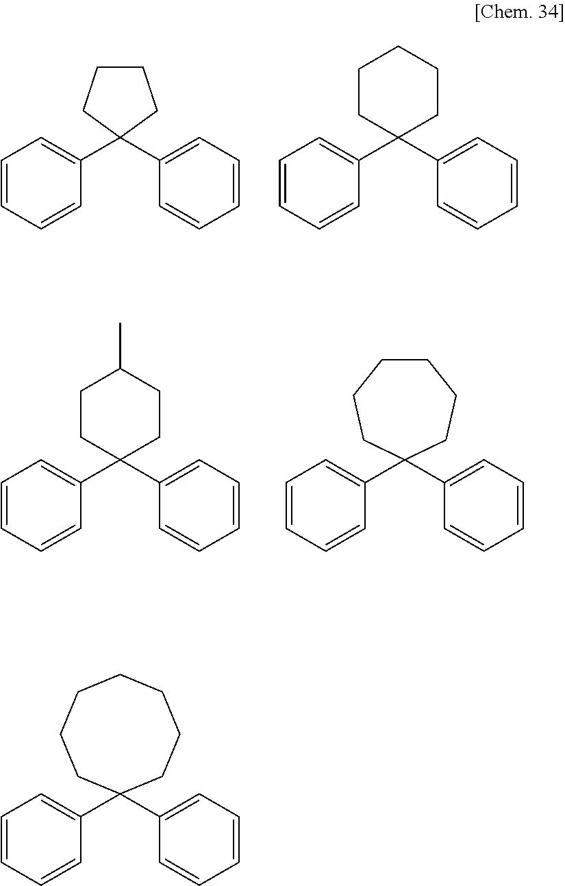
C1=CC=CC(C2(C3=CC=CC=C3)CCCC2)=C1.C1=CC=CC(C2(C3=CC=CC=C3)CCCCC2)=C1.C1=CC=CC(C2(C3=CC=CC=C3)CCC(C)CC2)=C1.C1=CC=CC(C2(C3=CC=CC=C3)CCCCCC2)=C1.C1=CC=CC(C2(C3=CC=CC=C3)CCCCCCC2)=C1
